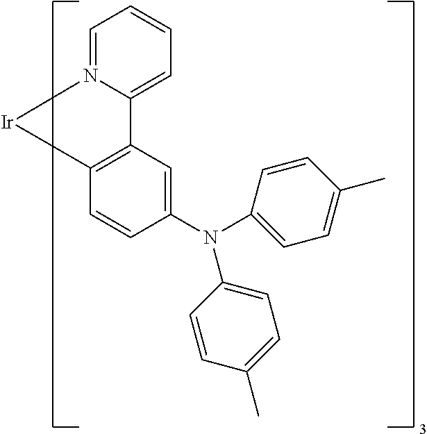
C1=CC=N2C(=C1)C1=C(C=CC(N(C3=CC=C(C)C=C3)C3=CC=C(C)C=C3)=C1)[Ir]2
